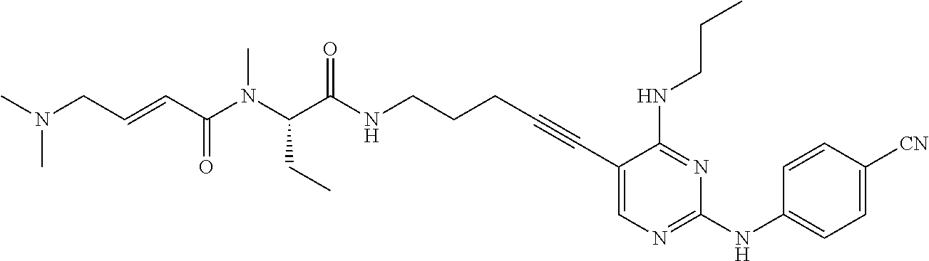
C1(C#CCCCNC(C(N(C(C=CCN(C)C)=O)C)CC)=O)=CN=C(NC2=CC=C([CN])C=C2)N=C1NCCC
